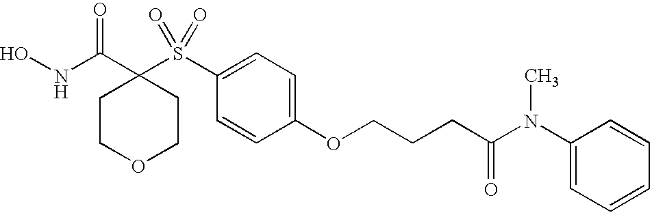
N(C(C1(S(C2=CC=C(OCCCC(N(C3=CC=CC=C3)C)=O)C=C2)(=O)=O)CCOCC1)=O)O
